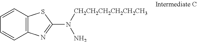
C12=C(C=CC=C1)SC(N(N)[CH2CH2CH2CH2CH2CH3])=N2
